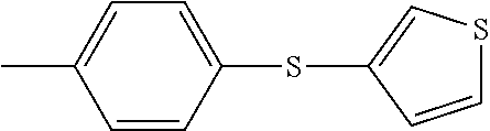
CC1=CC=C(SC2=CSC=C2)C=C1
